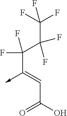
C(C(O)=O)=C(C(C(C(F)(F)F)(F)F)(F)F)->C
